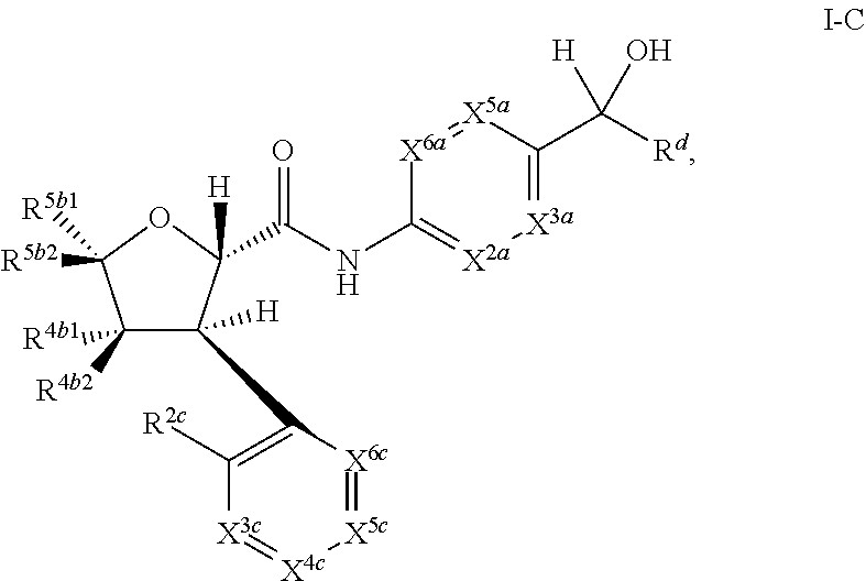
C1([R4b2])([R4b1])C(C2=C([R2c])[X3c]=[X4c][X5c]=[X6c]2)([H])C([H])(C(=O)NC2=[X2a][X3a]=C(C([Rd])(O)[H])[X5a]=[X6a]2)OC1([R5b2])[R5b1]
